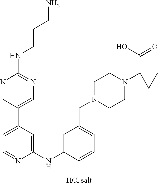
C1(NC2=CC(CN3CCN(C4(C(=O)O)CC4)CC3)=CC=C2)=CC(C2=CN=C(NCCCN)N=C2)=CC=N1
